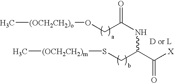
C[(OCH2CH2)o]OCC(NC(C([X])=O)CS[(OCH2CH2)m]C)=O
